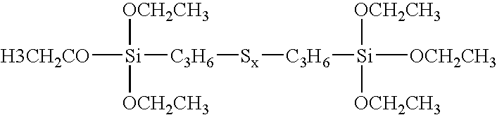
[H3CH2CO][Si]([C3H6][Sx][C3H6][Si]([OCH2CH3])([OCH2CH3])[OCH2CH3])([OCH2CH3])[OCH2CH3]
